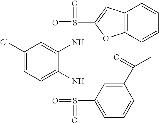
C1(Cl)=CC=C(NS(=O)(C2=CC=CC(C(C)=O)=C2)=O)C(NS(=O)(C2=CC3=C(O2)C=CC=C3)=O)=C1
